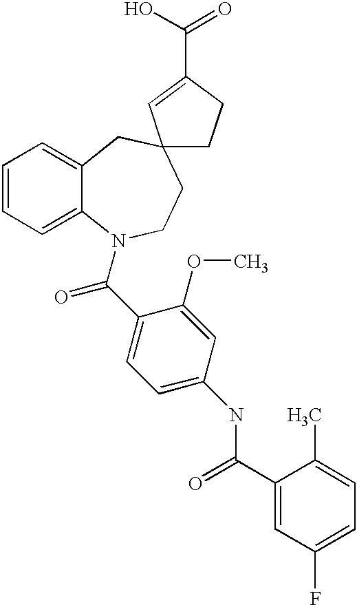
C1=CC=C2C(=C1)CC1(CCN2C(C2=CC=C(NC(C3=CC(F)=CC=C3C)=O)C=C2OC)=O)CCC(C(O)=O)=C1
